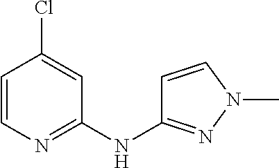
C1=C(Cl)C=CN=C1NC1=NN(C)C=C1
